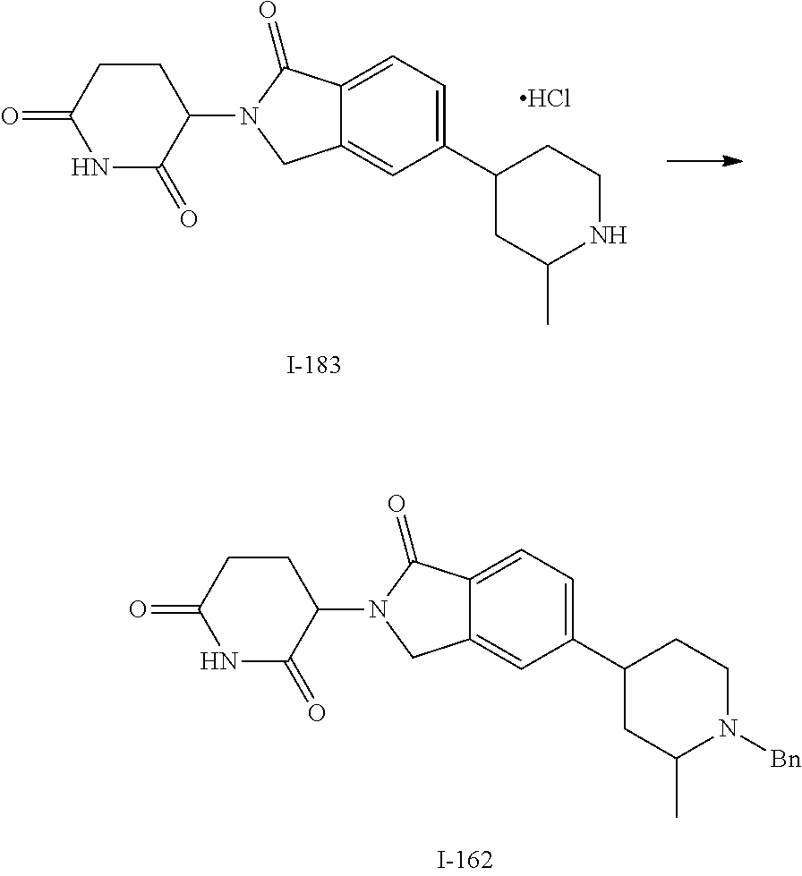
C12=CC(C3CC(C)N([Bn])CC3)=CC=C1C(=O)N(C1CCC(=O)NC1=O)C2.C12=CC(C3CC(C)NCC3)=CC=C1C(=O)N(C1CCC(=O)NC1=O)C2.Cl
